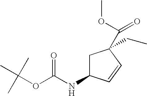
C(OC(NC1CC(C(=O)OC)(CC)C=C1)=O)(C)(C)C
